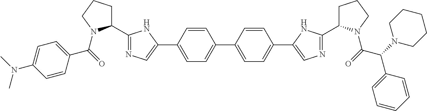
C1(C(=O)N2C(C3=NC=C(C4=CC=C(C5=CC=C(C6=CN=C(C7CCCN7C(=O)C(N7CCCCC7)C7=CC=CC=C7)N6)C=C5)C=C4)N3)CCC2)=CC=C(N(C)C)C=C1
